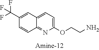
C12=CC=C(OCCN)N=C1C=CC(C(F)(F)F)=C2
